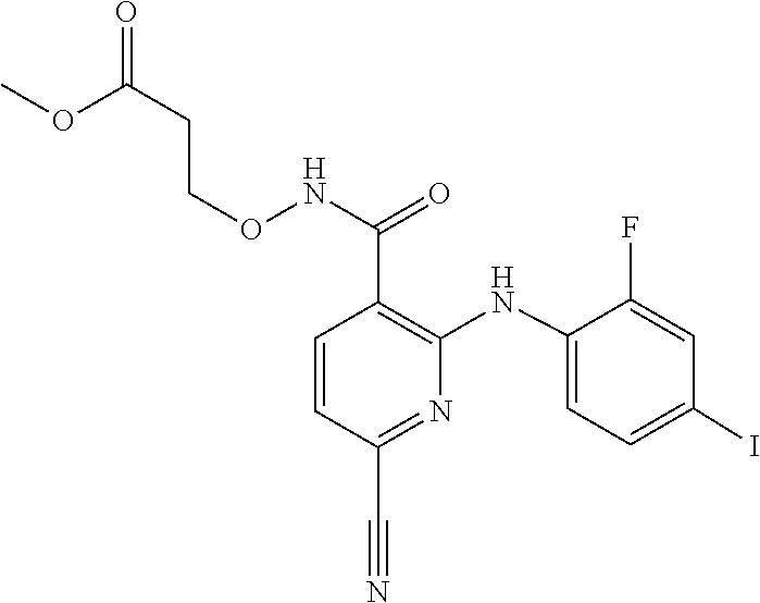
C1(NC2=C(C(NOCCC(=O)OC)=O)C=CC(C#N)=N2)=CC=C(I)C=C1F
